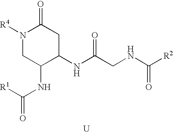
[U].N(C(CNC([R2])=O)=O)C1CC(=O)N([R4])CC1NC([R1])=O
